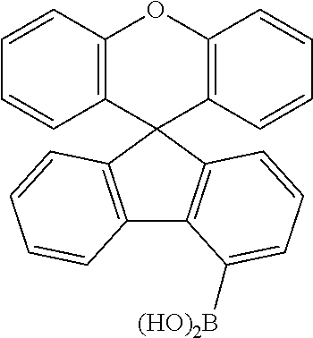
C12=C(C3(C4=C(O1)C=CC=C4)C1=C(C4=C3C=CC=C4[(HO)2B])C=CC=C1)C=CC=C2
